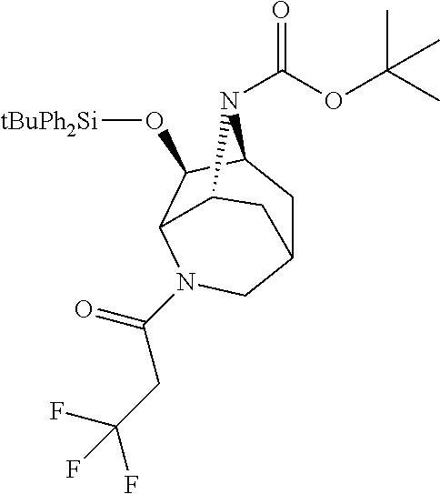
O(C(C)(C)C)C(N1C2CC3CN(C(CC(F)(F)F)=O)C(C2O[tBuPh2Si])C1C3)=O
